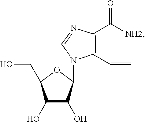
C1(O)C(O)C(N2C(C#C)=C(C([NH2])=O)N=C2)OC1CO
